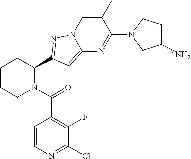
C1CCN(C(=O)C2=C(F)C(Cl)=NC=C2)C(C2=NN3C(=C2)N=C(N2CC(N)CC2)C(C)=C3)C1
